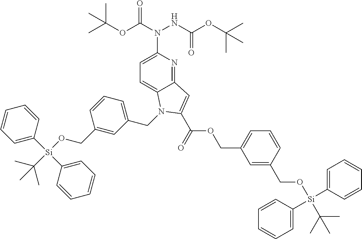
C12=NC(N(C(OC(C)(C)C)=O)NC(OC(C)(C)C)=O)=CC=C1N(CC1=CC=CC(CO[Si](C(C)(C)C)(C3=CC=CC=C3)C3=CC=CC=C3)=C1)C(C(=O)OCC1=CC=CC(CO[Si](C(C)(C)C)(C3=CC=CC=C3)C3=CC=CC=C3)=C1)=C2
